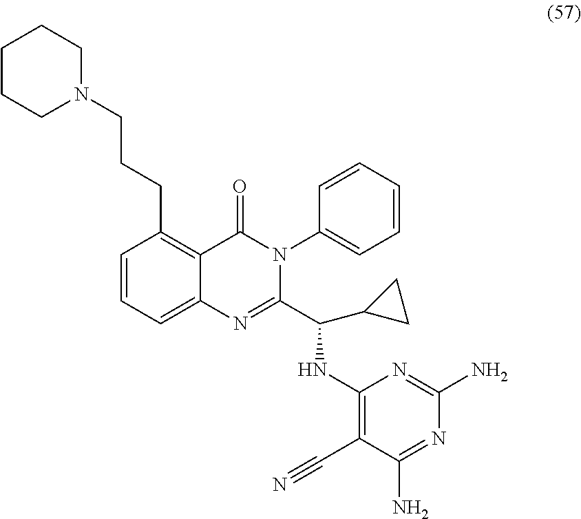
N1(CCCC2=C3C(=CC=C2)N=C(C(C2CC2)NC2=C(C#N)C(N)=NC(N)=N2)N(C2=CC=CC=C2)C3=O)CCCCC1
